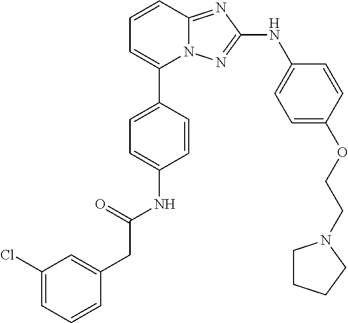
C1=CC2=NC(NC3=CC=C(OCCN4CCCC4)C=C3)=NN2C(C2=CC=C(NC(CC3=CC(Cl)=CC=C3)=O)C=C2)=C1
